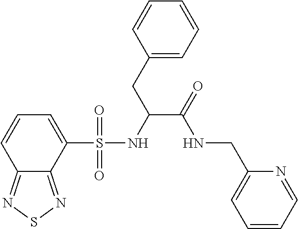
C1(S(NC(C(=O)NCC2=CC=CC=N2)CC2=CC=CC=C2)(=O)=O)=CC=CC2=NSN=C12
